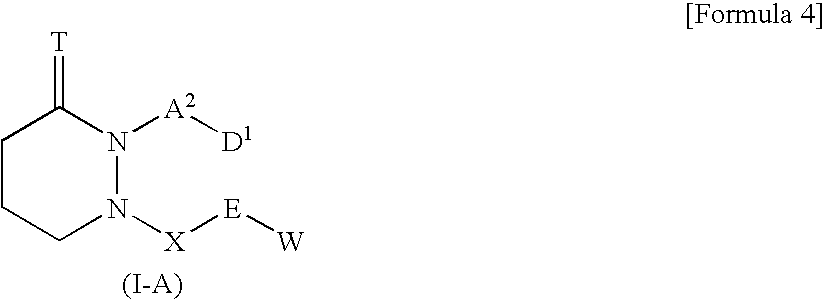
C1CCN([X][E][W])N([A2][D1])C1=[T]
